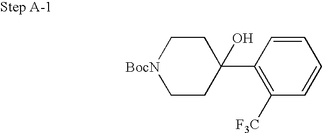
[BocN]1CCC(C2=C([F3C])C=CC=C2)(O)CC1
